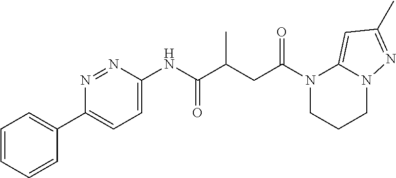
C1=CC=CC(C2=CC=C(NC(C(CC(N3CCCN4C3=CC(C)=N4)=O)C)=O)N=N2)=C1
